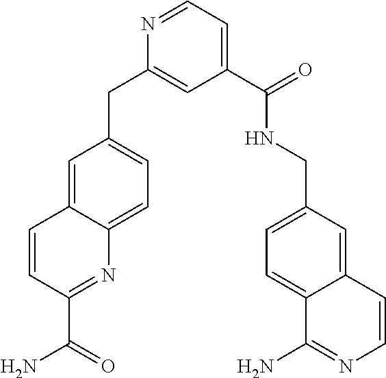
C1=C2C(=CC=C1CC1=CC(C(=O)NCC3=CC=C4C(=C3)C=CN=C4N)=CC=N1)N=C(C(=O)N)C=C2
